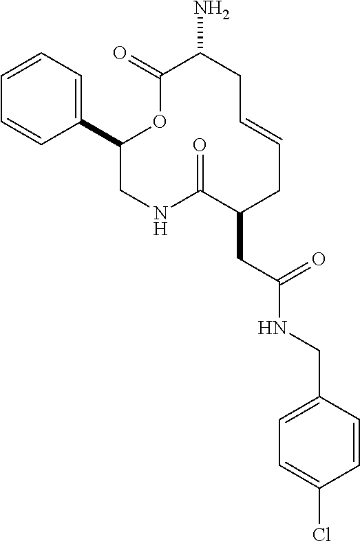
C1(C2=CC=CC=C2)CNC(=O)C(CC(NCC2=CC=C(Cl)C=C2)=O)CC=CCC(N)C(=O)O1
